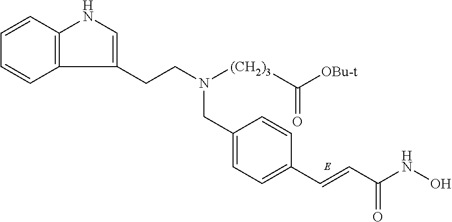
C1=C(CN(CCC2=CNC3=C2C=CC=C3)[(CH2)3]C([OBu-t])=O)C=CC(C=CC(NO)=O)=C1
